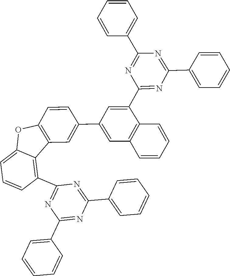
C1(C2=CC3=C(C(C4=NC(C5=CC=CC=C5)=NC(C5=CC=CC=C5)=N4)=C2)C=CC=C3)=CC2=C(C=C1)OC1=CC=CC(C3=NC(C4=CC=CC=C4)=NC(C4=CC=CC=C4)=N3)=C21
